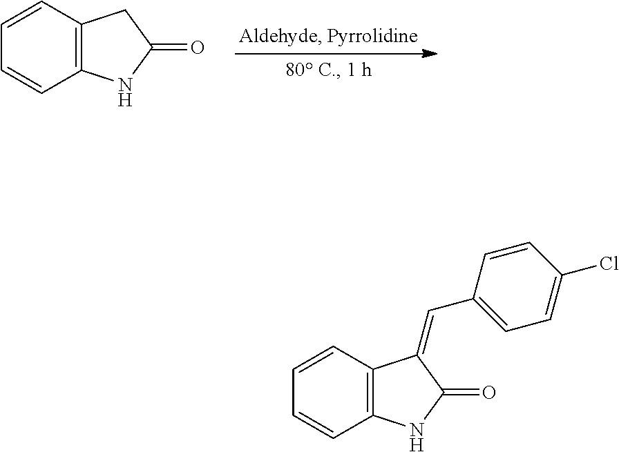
C1=CC2=C(C=C1)NC(=O)C2.C1=CC2=C(C=C1)NC(=O)C2=CC1=CC=C(Cl)C=C1
